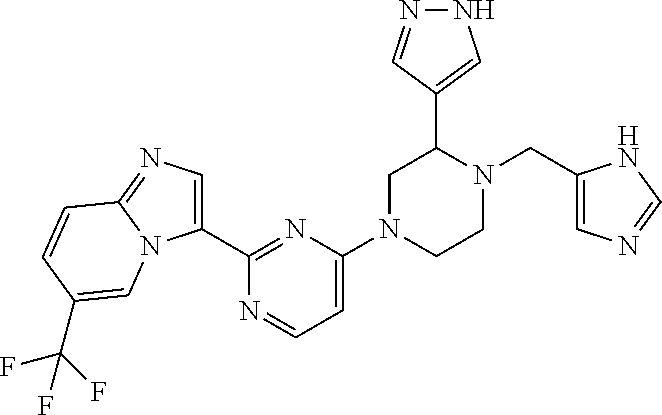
C1(C2=NC(N3CCN(CC4=CN=CN4)C(C4=CNN=C4)C3)=CC=N2)=CN=C2N1C=C(C(F)(F)F)C=C2
